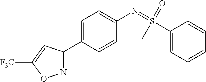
N1=C(C2=CC=C(N=S(C3=CC=CC=C3)(=O)C)C=C2)C=C([F3C])O1
